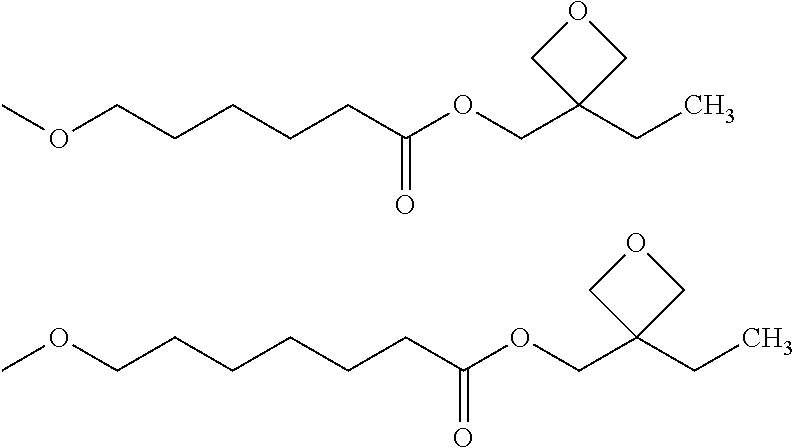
C(OCC1(CC)COC1)(CCCCCOC)=O.C(OCC1(CC)COC1)(CCCCCCOC)=O
